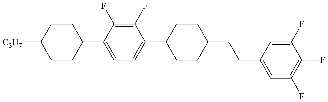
C1CC(C2=CC=C(C3CCC(CCC4=CC(F)=C(F)C(F)=C4)CC3)C(F)=C2F)CCC1[C3H7]
